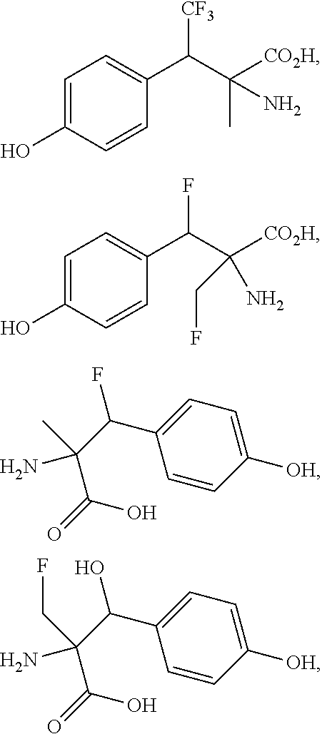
C1=C(O)C=CC(C(C([CO2H])(C)N)[CF3])=C1.C1=C(O)C=CC(C(C([CO2H])(CF)N)F)=C1.C1([OH])=CC=C(C(C(C(=O)O)(N)C)F)C=C1.C1([OH])=CC=C(C(C(C(=O)O)(N)CF)O)C=C1
